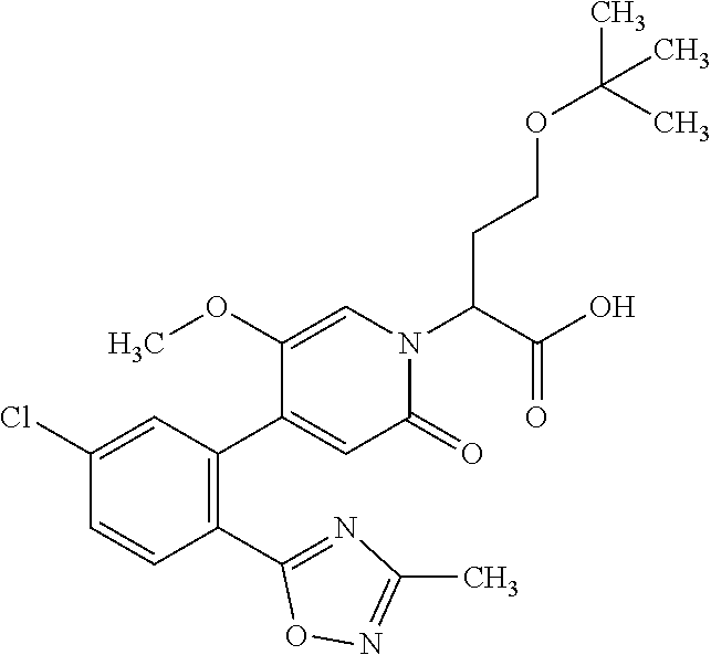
C1(C2=NC(C)=NO2)=C(C2=CC(=O)N(C(C(O)=O)CCOC(C)(C)C)C=C2OC)C=C(Cl)C=C1
